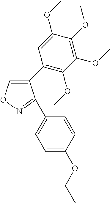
C1(C2=C(OC)C(OC)=C(OC)C(OC)=C2)=CON=C1C1=CC=C(OCC)C=C1
